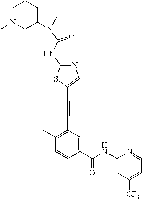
C1(C)=C(C#CC2=CN=C(NC(=O)N(C)C3CCCN(C)C3)S2)C=C(C(NC2=CC([CF3])=CC=N2)=O)C=C1
